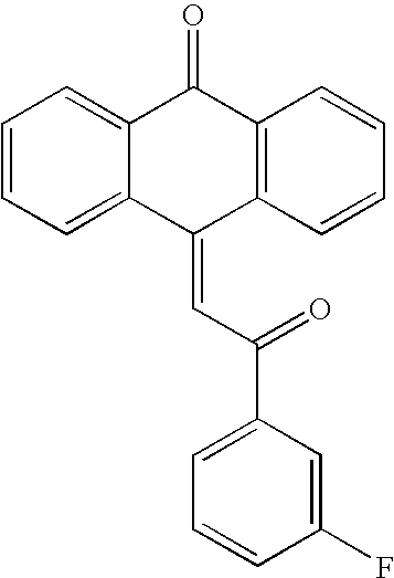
C1=CC=C2C(=C1)C(=O)C1=C(C2=CC(C2=CC=CC(F)=C2)=O)C=CC=C1
